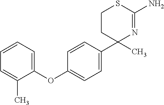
C1CSC(N)=NC1(C1=CC=C(OC2=CC=CC=C2C)C=C1)C
